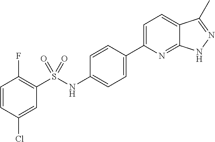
C1=CC(Cl)=CC(S(NC2=CC=C(C3=CC=C4C(=N3)NN=C4C)C=C2)(=O)=O)=C1F
